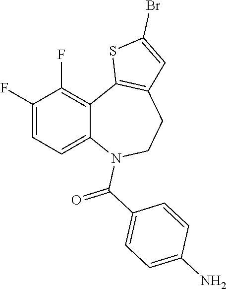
C1(F)=CC=C2C(=C1F)C1=C(CCN2C(C2=CC=C(N)C=C2)=O)C=C(Br)S1
